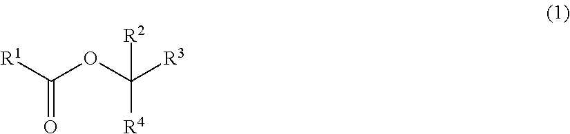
[R1]C(OC([R3])([R4])[R2])=O
